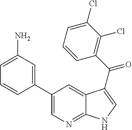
C1=C(C2=CC(N)=CC=C2)C=C2C(=N1)NC=C2C(C1=C(Cl)C(Cl)=CC=C1)=O
